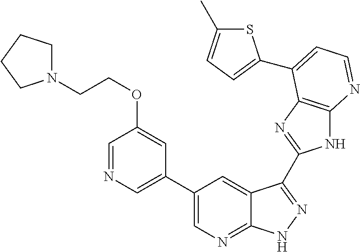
C1(C2=CN=CC(OCCN3CCCC3)=C2)=CN=C2C(=C1)C(C1=NC3=C(N1)N=CC=C3C1=CC=C(C)S1)=NN2
